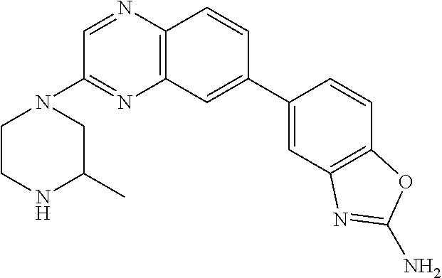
C1=C(C2=CC3=C(N=CC(N4CCNC(C)C4)=N3)C=C2)C=CC2=C1N=C(N)O2
